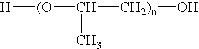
[H][(O]C([CH2)n]O)C
